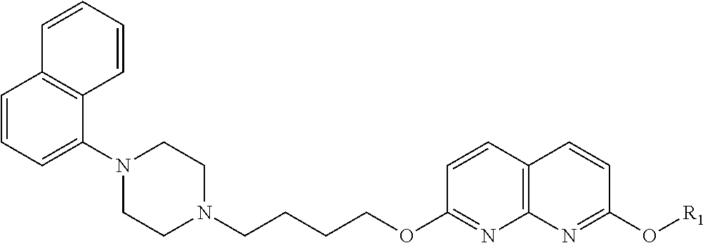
C12=C(N=C(OCCCCN3CCN(C4=CC=CC5=C4C=CC=C5)CC3)C=C1)N=C(O[R1])C=C2
